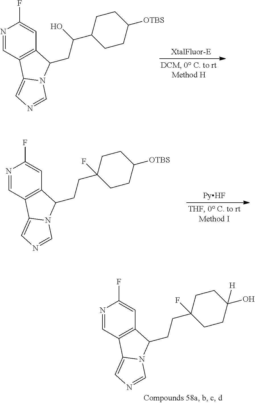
N1=CC2=C(C=C1F)C(CCC1(F)CCC(O)([H])CC1)N1C2=CN=C1.N1=CC2=C(C=C1F)C(CC(C1CCC([OTBS])CC1)O)N1C2=CN=C1.N1=CC2=C(C=C1F)C(CCC1(F)CCC([OTBS])CC1)N1C2=CN=C1
